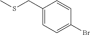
CSCC1=CC=C(Br)C=C1
